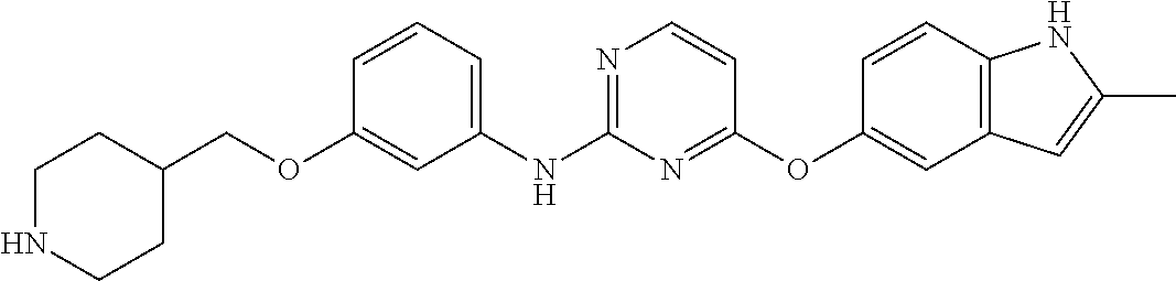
C1=CC=C(NC2=NC=CC(OC3=CC4=C(C=C3)NC(C)=C4)=N2)C=C1OCC1CCNCC1
